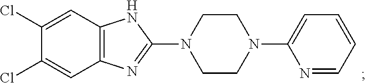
C1=C(Cl)C(Cl)=CC2=C1NC(N1CCN(C3=CC=CC=N3)CC1)=N2
